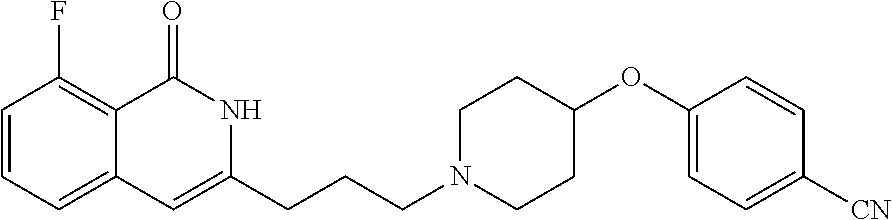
C1=CC(F)=C2C(=C1)C=C(CCCN1CCC(OC3=CC=C([CN])C=C3)CC1)NC2=O
